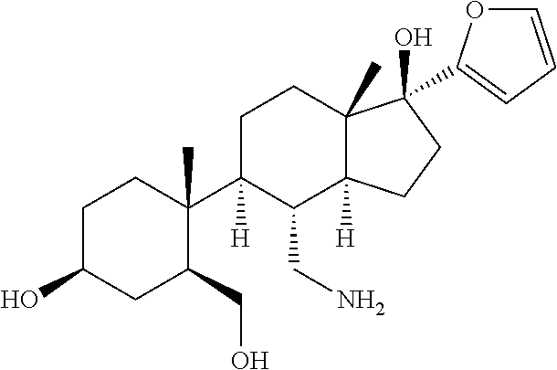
C1C(O)CC(CO)C(C2([H])C(CN)C3([H])C(C)(CC2)C(O)(C2=CC=CO2)CC3)(C)C1
